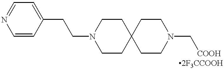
C1=CC(CCN2CCC3(CC2)CCN(C[COOH])CC3)=CC=N1
